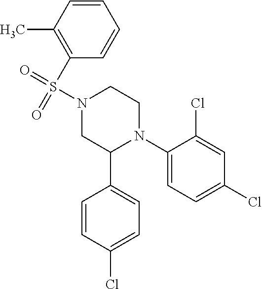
C1(N2CCN(S(=O)(=O)C3=C(C)C=CC=C3)CC2C2=CC=C(Cl)C=C2)=CC=C(Cl)C=C1Cl
